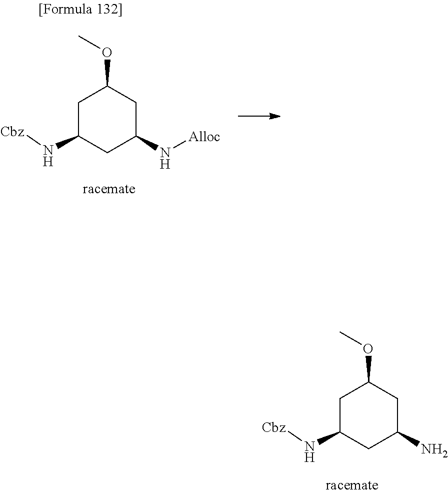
O(C)C1CC(N)CC(N[Cbz])C1.O(C)C1CC(N[Alloc])CC(N[Cbz])C1
